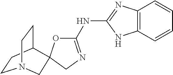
C1CC2CCN1CC21OC(NC2=NC3=C(N2)C=CC=C3)=NC1
